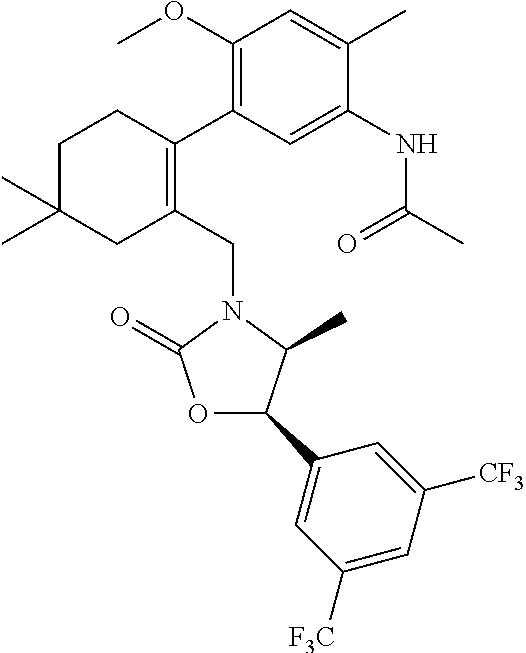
C1C(C)(C)CC(CN2C(=O)OC(C3=CC([F3C])=CC([CF3])=C3)C2C)=C(C2=C(OC)C=C(C)C(NC(C)=O)=C2)C1
